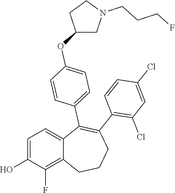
C1=C(O)C(F)=C2C(=C1)C(C1=CC=C(OC3CN(CCCF)CC3)C=C1)=C(C1=C(Cl)C=C(Cl)C=C1)CCC2
